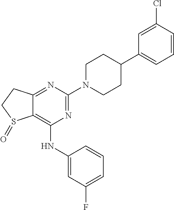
C1CN(C2=NC(NC3=CC(F)=CC=C3)=C3C(=N2)CCS3=O)CCC1C1=CC=CC(Cl)=C1
